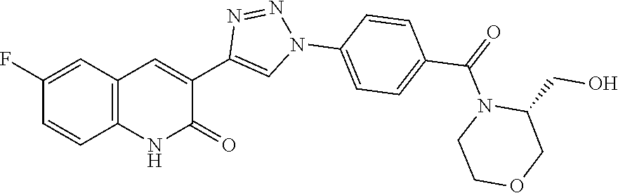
C12=C(C=C(F)C=C1)C=C(C1=CN(C3=CC=C(C(N4CCOCC4CO)=O)C=C3)N=N1)C(=O)N2
